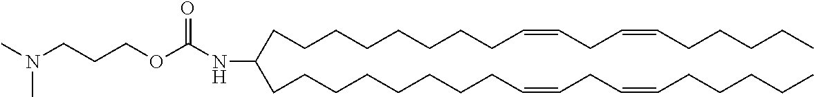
C(CCCCCCC=CCC=CCCCCC)CC(CCCCCCCCC=CCC=CCCCCC)NC(OCCCN(C)C)=O
